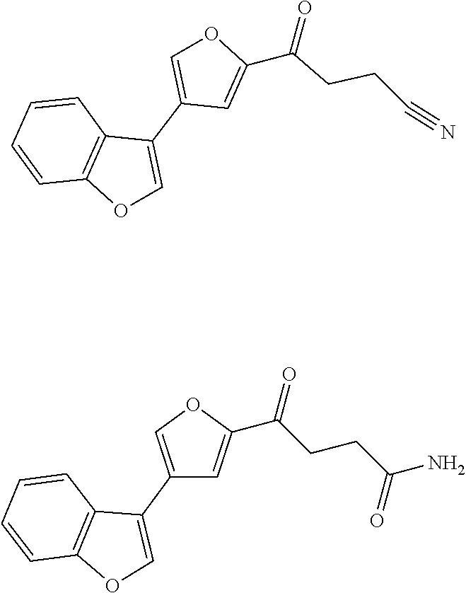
C1(C2=COC(C(=O)CCC#N)=C2)=COC2=C1C=CC=C2.C1=CC2=C(OC=C2C2=COC(C(=O)CCC(N)=O)=C2)C=C1
